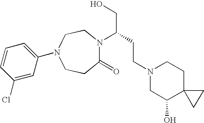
C1(=O)N(C(CO)CCN2CC(O)C3(CC2)CC3)CCN(C2=CC=CC(Cl)=C2)CC1
